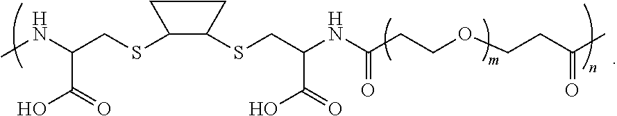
C1(SCC(NC)C(=O)O)C(SCC(NC(CCOCCC(C)=O)=O)C(O)=O)CC1
